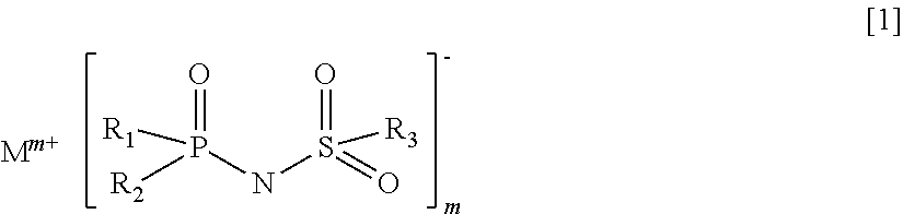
[R1]P([R2])(NS([R3])(=O)=O)=O
